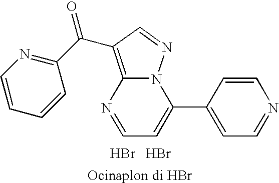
Br.Br.[Ocinaplon di HBr].C1(C(C2=C3N=CC=C(C4=CC=NC=C4)N3N=C2)=O)=NC=CC=C1
